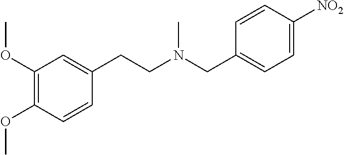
C1(OC)=C(OC)C=CC(CCN(CC2=CC=C([NO2])C=C2)C)=C1
